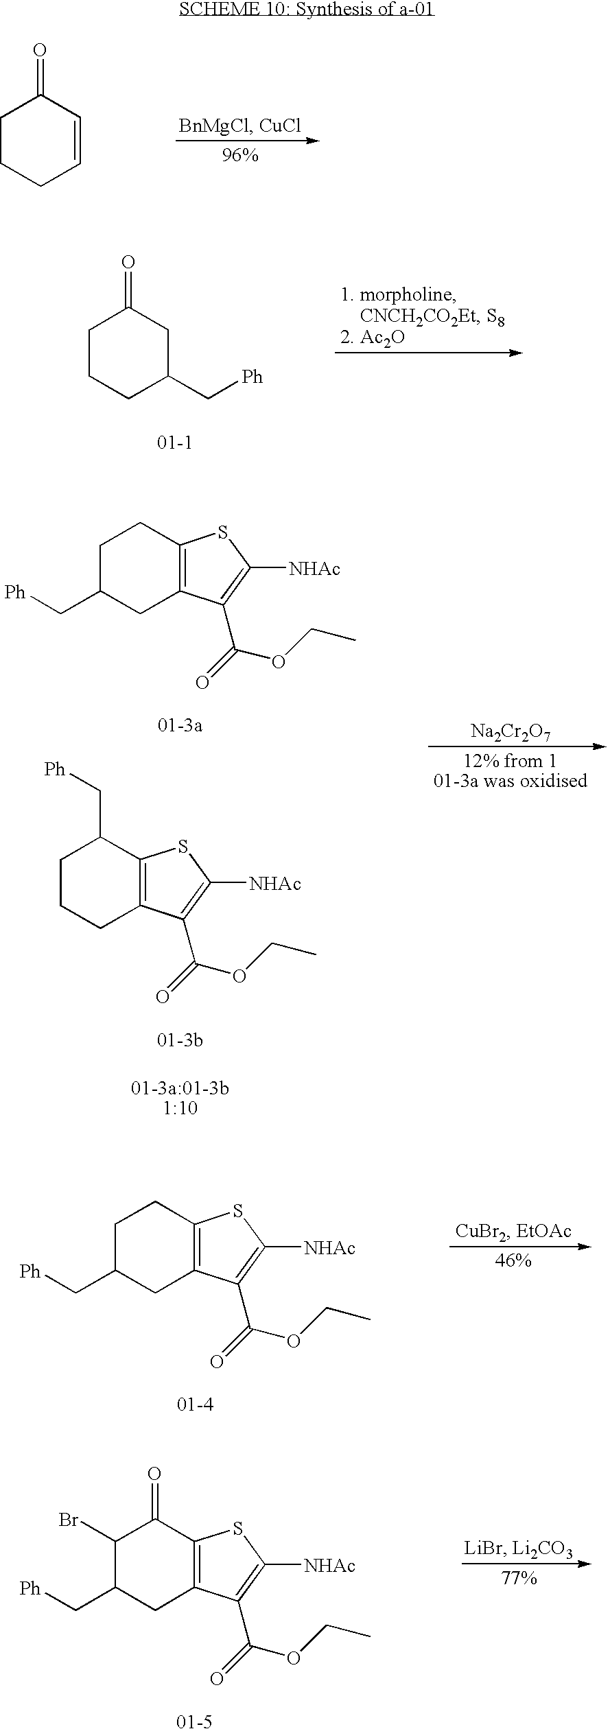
C1CCC=CC1=O.C1CCC(C[Ph])CC1=O.C1C(C[Ph])CC2=C(C1)SC([NHAc])=C2C(OCC)=O.[01-3a].C1CCC2=C(C1C[Ph])SC([NHAc])=C2C(OCC)=O.[01-3b].[Na2Cr2O7].C1C(C[Ph])CC2=C(C1)SC([NHAc])=C2C(OCC)=O.[01-4].C1(Br)C(C[Ph])CC2=C(C1=O)SC([NHAc])=C2C(OCC)=O.[01-5]
